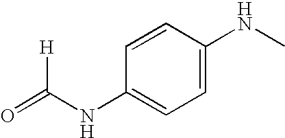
C1(NC(=O)[H])=CC=C(NC)C=C1
